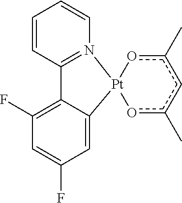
C1=CC2=N(C=C1)[Pt]1(C3=CC(F)=CC(F)=C23)oc(C)cc(C)o1
